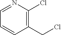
C1=NC(Cl)=C(CCl)C=C1
